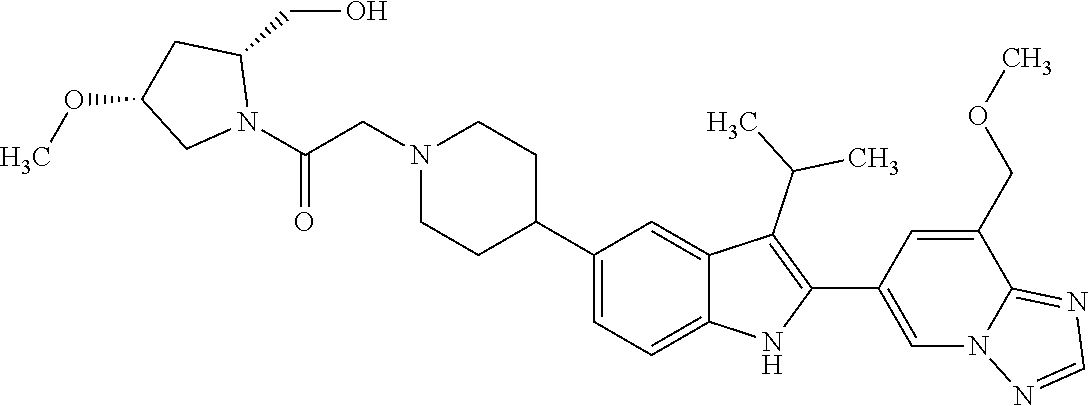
C1(C2CCN(CC(=O)N3C(CO)CC(OC)C3)CC2)=CC=C2C(=C1)C(C(C)C)=C(C1=CN3C(=NC=N3)C(COC)=C1)N2
